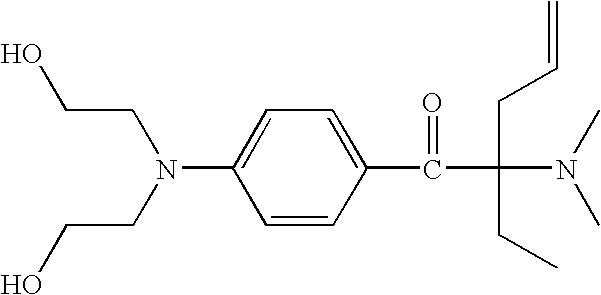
C1=CC(C(C(N(C)C)(CC=C)CC)=O)=CC=C1N(CCO)CCO
